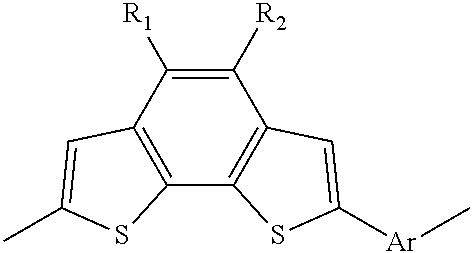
C12=C(C3=C(C([R1])=C1[R2])C=C(C)S3)SC([Ar]C)=C2
